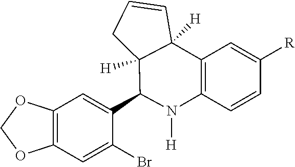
C12=C(C=C(Br)C(C3N([H])C4=C(C=C([R])C=C4)C4([H])C3([H])CC=C4)=C1)OCO2
